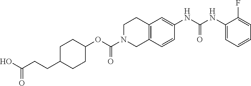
C1(NC(NC2=CC3=C(C=C2)CN(C(OC2CCC(CCC(O)=O)CC2)=O)CC3)=O)=CC=CC=C1F
